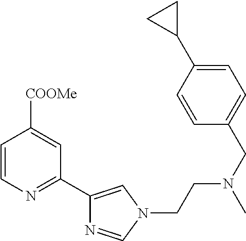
C1=CN=C(C2=CN(CCN(CC3=CC=C(C4CC4)C=C3)C)C=N2)C=C1[COOMe]
